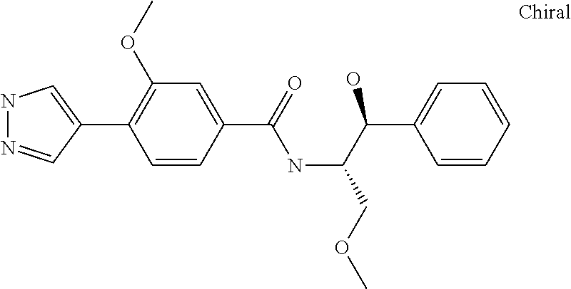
N1N=CC(C2=C(OC)C=C(C(NC(COC)C(C3=CC=CC=C3)O)=O)C=C2)=C1
